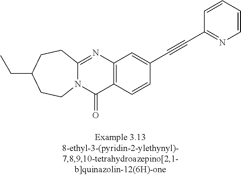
N12C(=NC3=C(C1=O)C=CC(C#CC1=NC=CC=C1)=C3)CCC(CC)CC2
